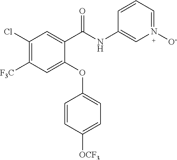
C1(C(NC2=CN([O-])=CC=C2)=O)=CC(Cl)=C([F3C])C=C1OC1=CC=C([OCF3])C=C1
